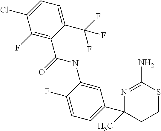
N1=C(N)SCCC1(C1=CC=C(F)C(NC(=O)C2=C(F)C(Cl)=CC=C2C(F)(F)F)=C1)C
